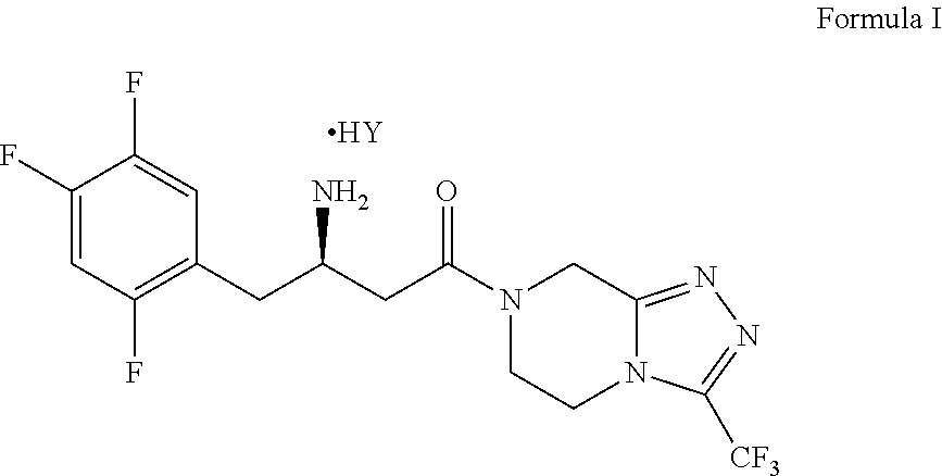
C1(F)=CC(F)=C(CC(CC(N2CCN3C(=NN=C3[CF3])C2)=O)N)C=C1F.[Y]
